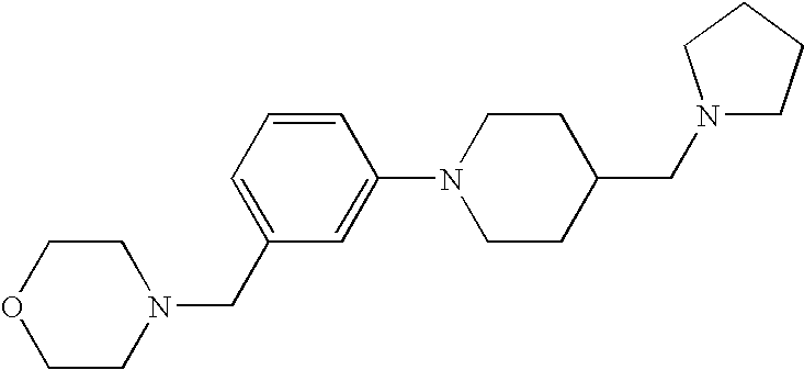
C1=CC=C(CN2CCOCC2)C=C1N1CCC(CN2CCCC2)CC1
